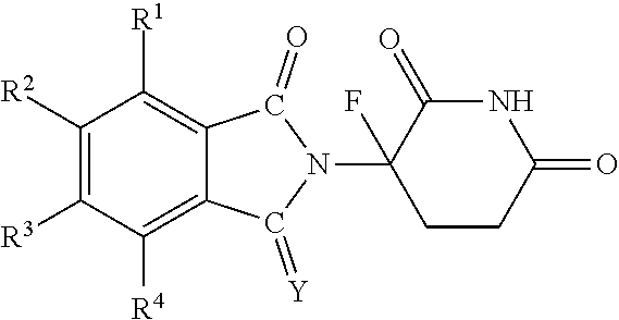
C1([R2])=C([R3])C([R4])=C2C(=C1[R1])C(=O)N(C1(F)CCC(=O)NC1=O)C2=[Y]
